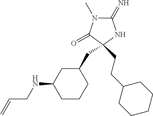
C1(=N)N(C)C(=O)C(CC2CC(NCC=C)CCC2)(CCC2CCCCC2)N1
